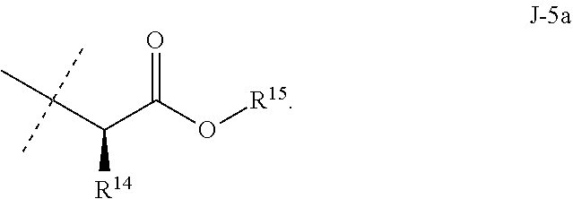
CC(C(C(O[R15])=O)[R14])(C)C
